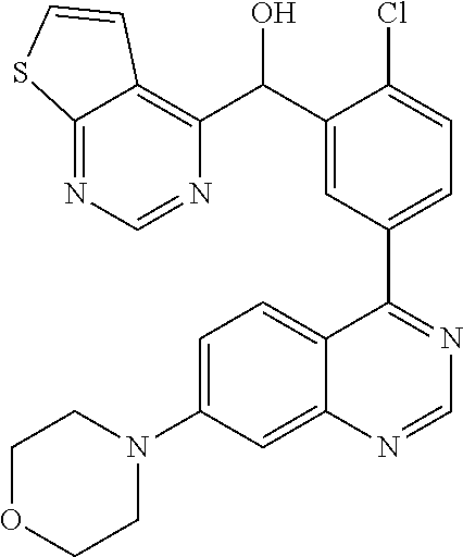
C1=C(N2CCOCC2)C=C2C(=C1)C(C1=CC=C(Cl)C(C(O)C3=C4C(=NC=N3)SC=C4)=C1)=NC=N2
